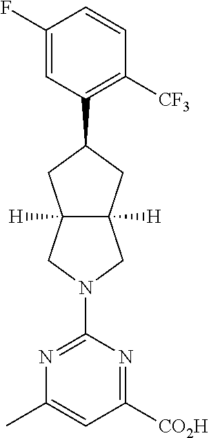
C1(F)=CC(C2CC3([H])C([H])(C2)CN(C2=NC(C)=CC([CO2H])=N2)C3)=C([CF3])C=C1
